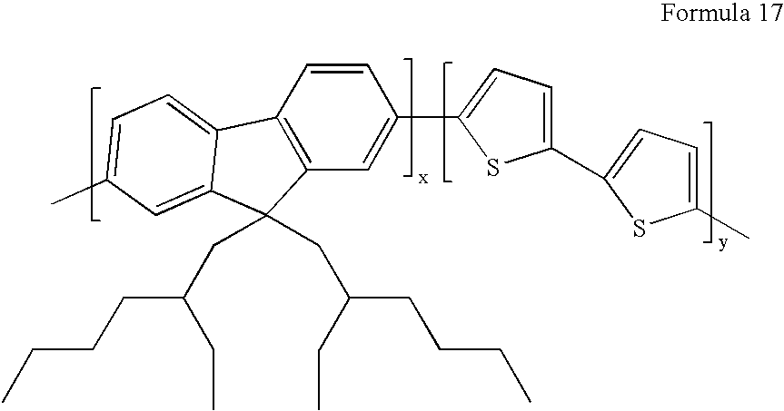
C12=C(C=C(C3=CC=C(C4=CC=C(C)S4)S3)C=C1)C(CC(CC)CCCC)(CC(CC)CCCC)C1=CC(C)=CC=C21
